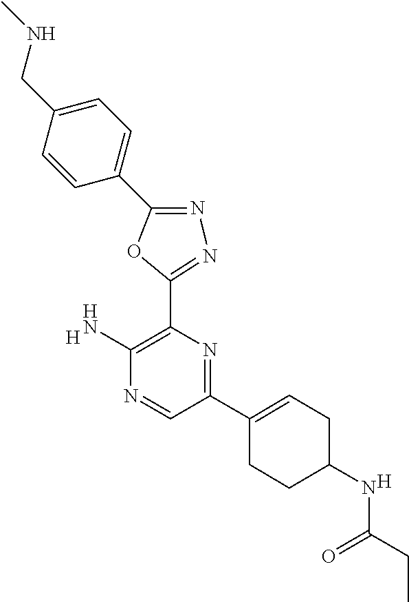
[H].C1(C2=CCC(NC(CC)=O)CC2)=NC(C2=NN=C(C3=CC=C(CNC)C=C3)O2)=C(N)N=C1.[H]
